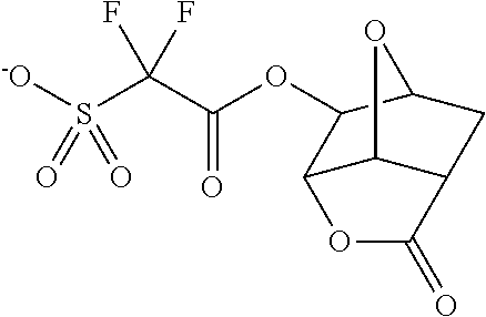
O(C(C(S([-O])(=O)=O)(F)F)=O)C1C2C3C(CC1O3)C(=O)O2
